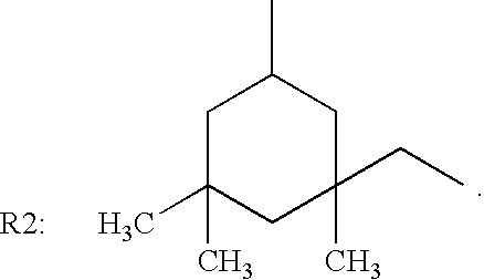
C1C(C)(C)CC(C)(CC)CC1C
